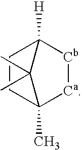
[Cb]1C2([H])CCC(C)([Ca]1)C2(C)C
